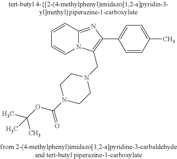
C1=CC2=NC(C3=CC=C(C)C=C3)=C(CN3CCN(C(OC(C)(C)C)=O)CC3)N2C=C1
